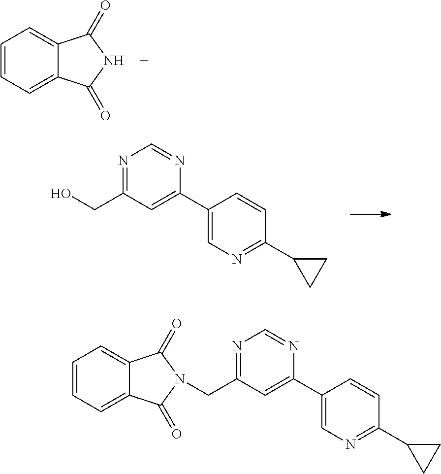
C1=CC=C2C(=C1)C(=O)NC2=O.C1(C2=CC(CO)=NC=N2)=CN=C(C2CC2)C=C1.N1=C(CN2C(=O)C3=CC=CC=C3C2=O)C=C(C2=CN=C(C3CC3)C=C2)N=C1
